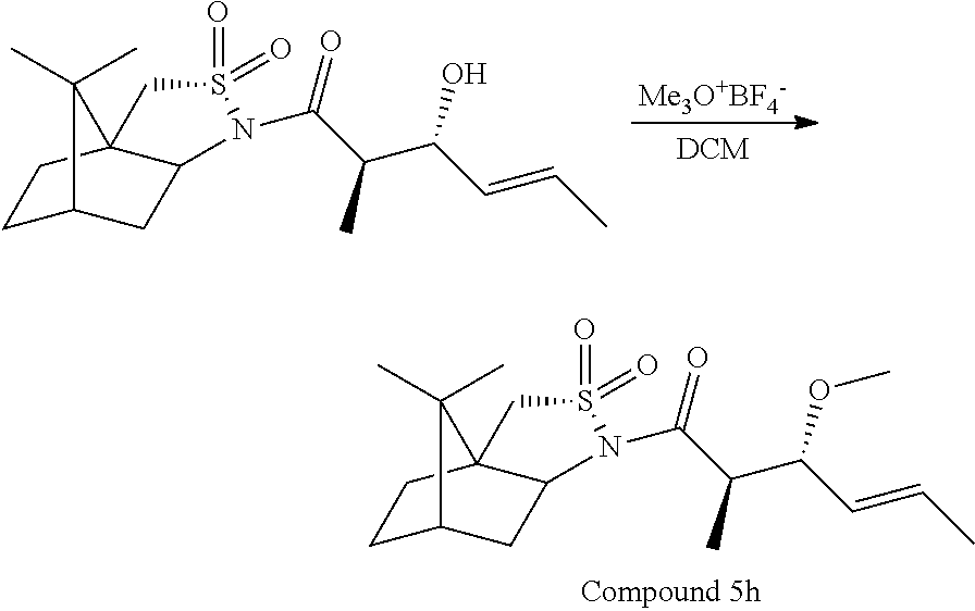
C1C2CC3C(C1)(C2(C)C)CS(=O)(=O)N3C(C(C)C(C=CC)OC)=O.C1C2CC3C(C1)(C2(C)C)CS(=O)(=O)N3C(C(C)C(C=CC)O)=O.[Me3O+BF4-]
